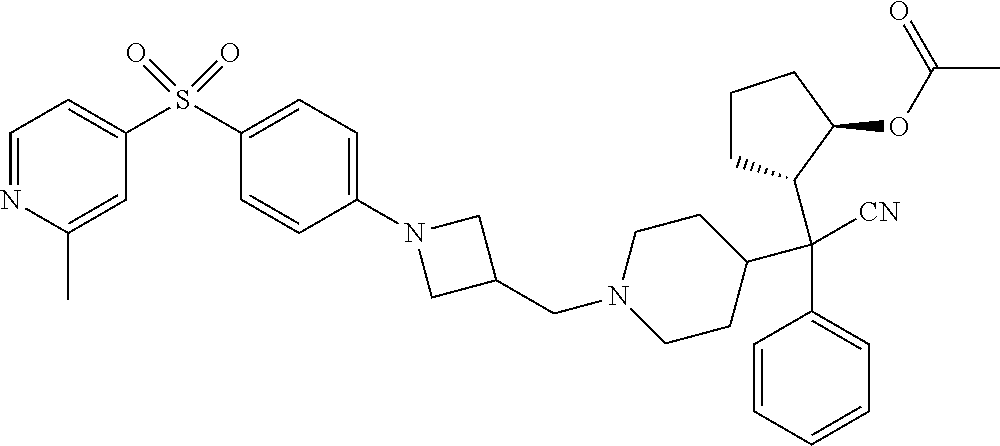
C(C1=CC=CC=C1)(C1CCN(CC2CN(C3=CC=C(S(=O)(C4=CC=NC(C)=C4)=O)C=C3)C2)CC1)(C1CCCC1OC(C)=O)[CN]
